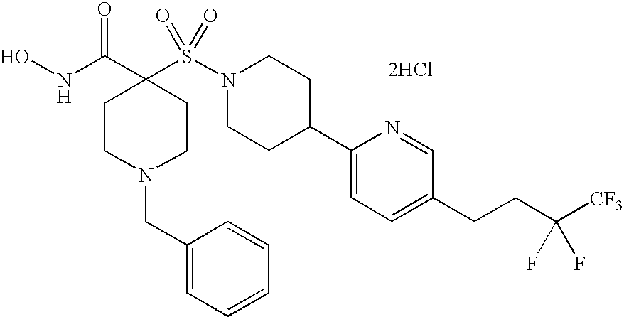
[2HCl].ONC(C1(S(N2CCC(C3=CC=C(CCC([CF3])(F)F)C=N3)CC2)(=O)=O)CCN(CC2=CC=CC=C2)CC1)=O
